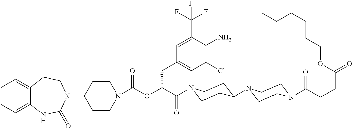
C1=CC=C2C(=C1)CCN(C1CCN(C(OC(C(=O)N3CCC(N4CCN(C(=O)CCC(=O)OCCCCCC)CC4)CC3)CC3=CC(Cl)=C(N)C(C(F)(F)F)=C3)=O)CC1)C(=O)N2
